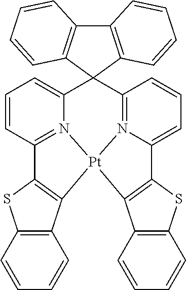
C12(C3=N4C(=CC=C3)C3=C([Pt]45N4=C(C=CC=C14)C1=C5C4=C(S1)C=CC=C4)C1=C(S3)C=CC=C1)C1=C(C3=C2C=CC=C3)C=CC=C1
